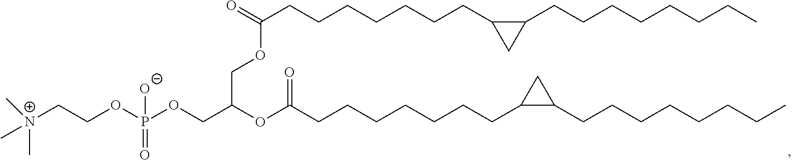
[N+](C)(C)(CCOP(OCC(OC(CCCCCCCC1C(CCCCCCCC)C1)=O)COC(CCCCCCCC1C(CCCCCCCC)C1)=O)([O-])=O)C
